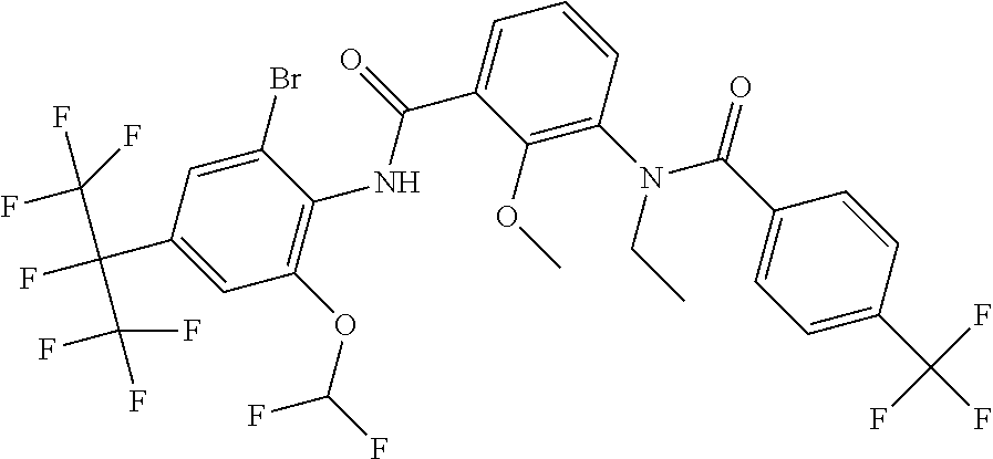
C1=C(C(F)(C(F)(F)F)C(F)(F)F)C=C(Br)C(NC(C2=CC=CC(N(C(C3=CC=C(C(F)(F)F)C=C3)=O)CC)=C2OC)=O)=C1OC(F)F
